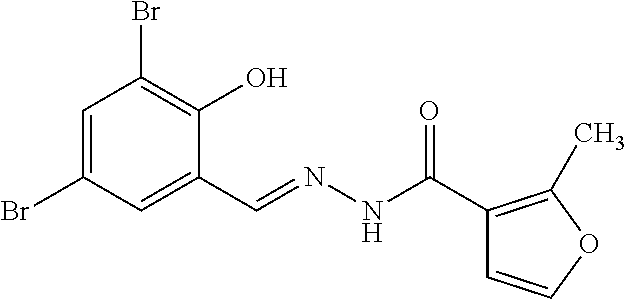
C1=C(Br)C=C(C=NNC(C2=C(C)OC=C2)=O)C(O)=C1Br
